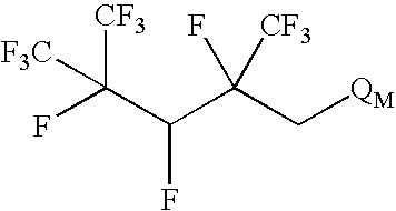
[F3C]C(F)([CF3])C(C(C[QM])([CF3])F)F
